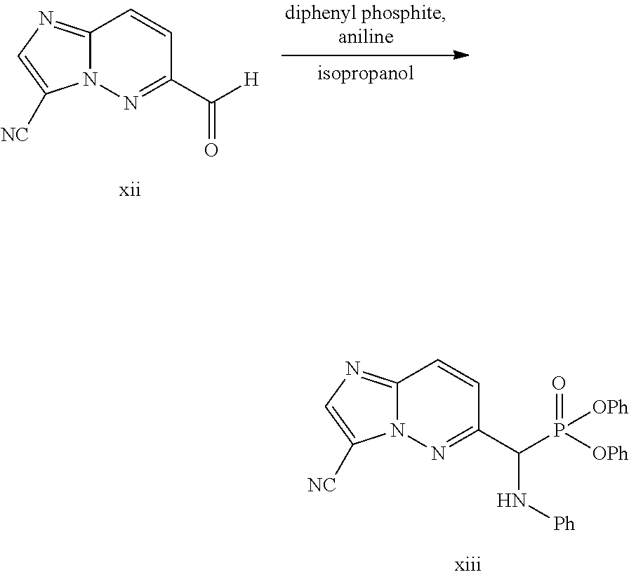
C12=NC=C([NC])N1N=C(C(=O)[H])C=C2.C12=NC=C([NC])N1N=C(C(N[Ph])P([OPh])(=O)[OPh])C=C2
